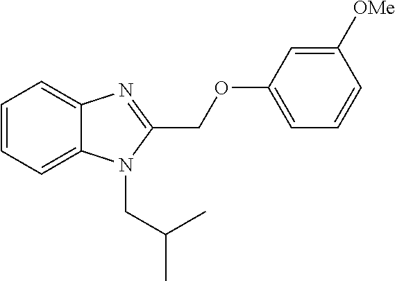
C1=CC=C2C(=C1)N=C(COC1=CC=CC([OMe])=C1)N2CC(C)C
